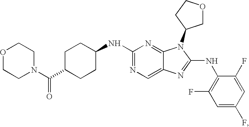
O1CCN(C(C2CCC(NC3=NC=C4C(=N3)N(C3COCC3)C(NC3=C(F)C=C(F)C=C3F)=N4)CC2)=O)CC1
